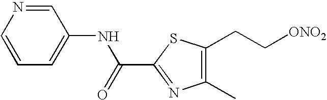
C(C1=NC(C)=C(CC[ONO2])S1)(=O)NC1=CC=CN=C1
